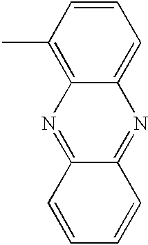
C1=CC(C)=C2C(=C1)N=C1C(=N2)C=CC=C1
